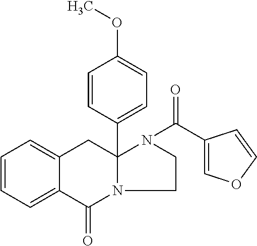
C1=CC=C2C(=C1)CC1(C3=CC=C(OC)C=C3)N(C2=O)CCN1C(C1=COC=C1)=O
